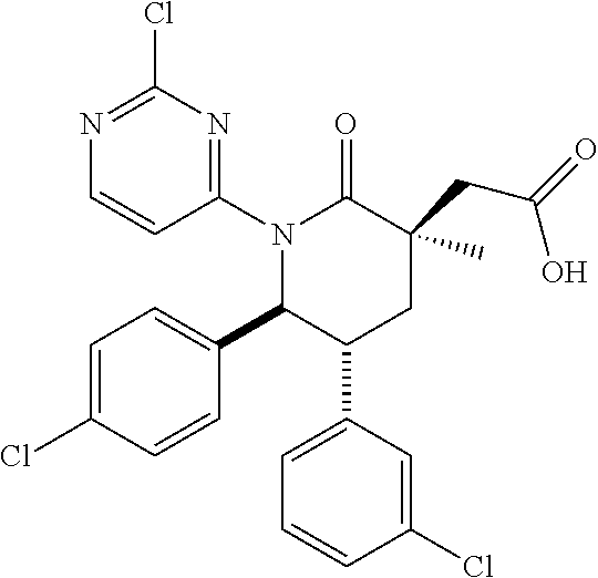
N1(C2=NC(Cl)=NC=C2)C(C2=CC=C(Cl)C=C2)C(C2=CC=CC(Cl)=C2)CC(CC(=O)O)(C)C1=O
